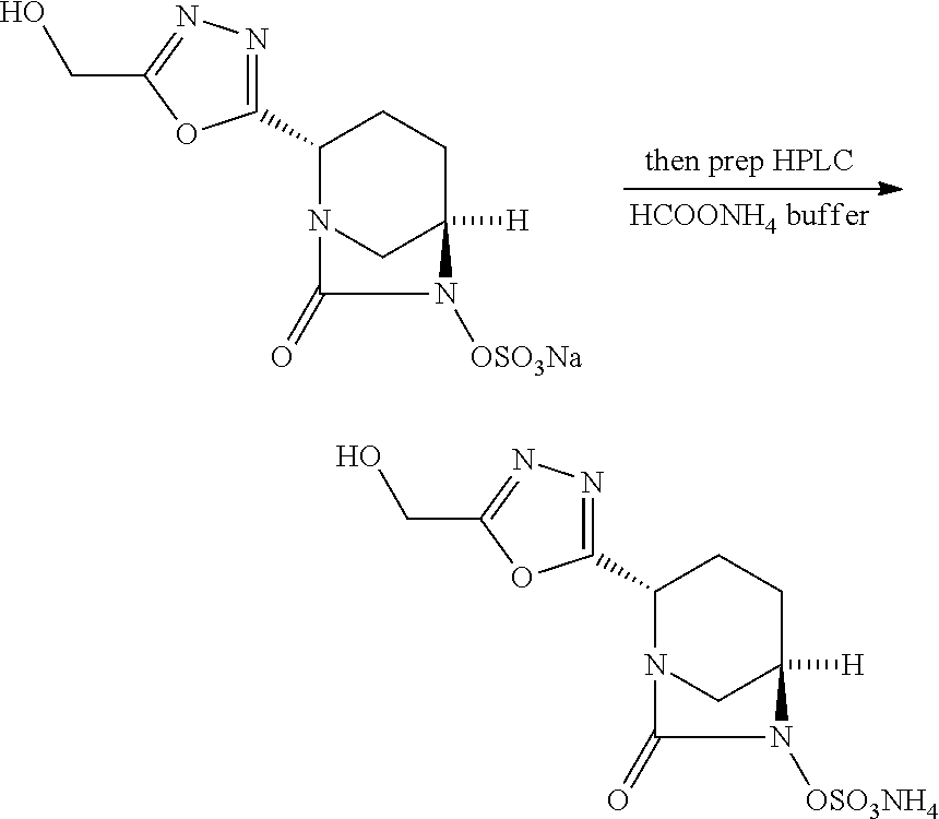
C1(C2=NN=C(CO)O2)N2CC([H])(CC1)N([OSO3Na])C2=O.C1(C2=NN=C(CO)O2)N2CC([H])(CC1)N([OSO3NH4])C2=O
